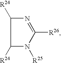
[R24]C1N=C([R26])N([R25])C1[R24]
